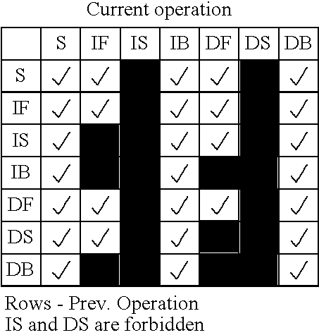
S.C1C2C3C4C5C6C7C8CC9C8%10C78C67C56C45C34C23C1C1C32C43C54C65C76C87C%108C9C9C8%10C78C67C56C45C34C23C1C1C32C43C54C65C76C87C%108C9C9C8%10C78C67C56C45C34C23C1C1C32C43C54C65C76C87C%108C9C9C8%10C78C67C56C45C34C23C1CC3C4C5C6C7C8C%10C9.[IF].[IS].[IB].[DF].[DS].[DB].S.[IF].[IS].[IB].[DF].[DS].[DB]
